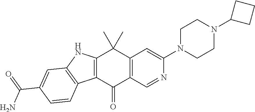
C12=C(C(=O)C3=C(C1(C)C)C=C(N1CCN(C4CCC4)CC1)N=C3)C1=C(N2)C=C(C(=O)N)C=C1
